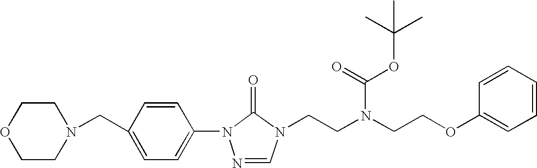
C1(N2N=CN(CCN(CCOC3=CC=CC=C3)C(=O)OC(C)(C)C)C2=O)=CC=C(CN2CCOCC2)C=C1
